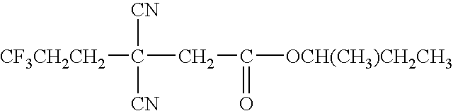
[CF3CH2CH2]C([CN])([CN])CC(=O)[OCH(CH3)CH2CH3]
